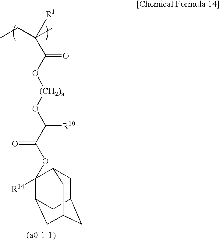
CCC(C)([R1])C(O[(CH2)a]OC(C(OC1([R14])C2CC3CC(CC1C3)C2)=O)[R10])=O
